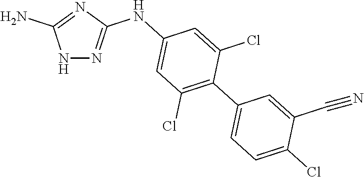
N1N=C(NC2=CC(Cl)=C(C3=CC=C(Cl)C(C#N)=C3)C(Cl)=C2)N=C1N
